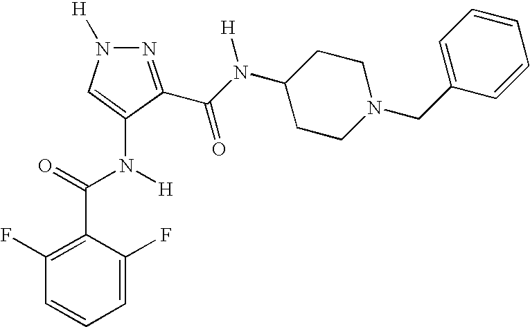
N1=C(C(N([H])C2CCN(CC3=CC=CC=C3)CC2)=O)C(N(C(C2=C(F)C=CC=C2F)=O)[H])=CN1[H]
